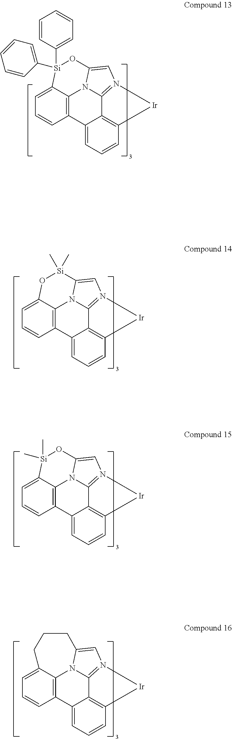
C1=C2C3=C(C=C1)C1=CC=CC4=C1C1=N(C=C(N31)O[Si]2(C1=CC=CC=C1)C1=CC=CC=C1)[Ir]4.C1=C2C3=C(C=C1)C1=CC=CC4=C1C1=N(C=C(N31)[Si](C)(C)O2)[Ir]4.C1=C2C3=C(C=C1)C1=CC=CC4=C1C1=N(C=C(N31)O[Si]2(C)C)[Ir]4.C1=C2C3=C(C=C1)C1=CC=CC4=C1C1=N(C=C(N31)CCC2)[Ir]4
